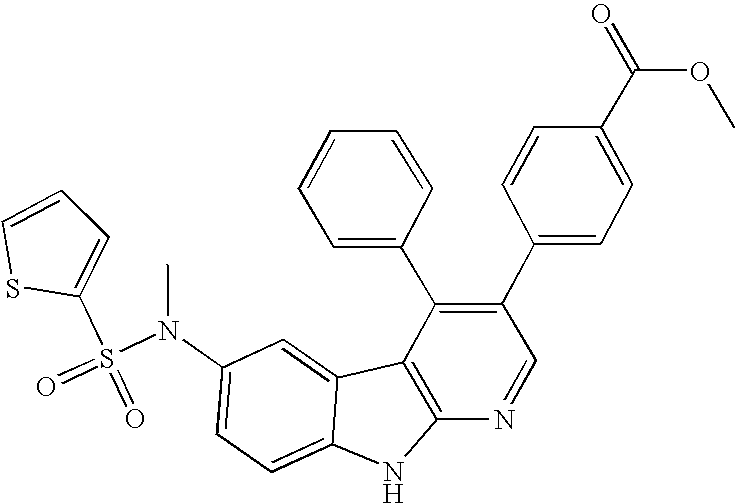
C1=CC=C(S(=O)(=O)N(C2=CC=C3C(=C2)C2=C(N3)N=CC(C3=CC=C(C(OC)=O)C=C3)=C2C2=CC=CC=C2)C)S1
